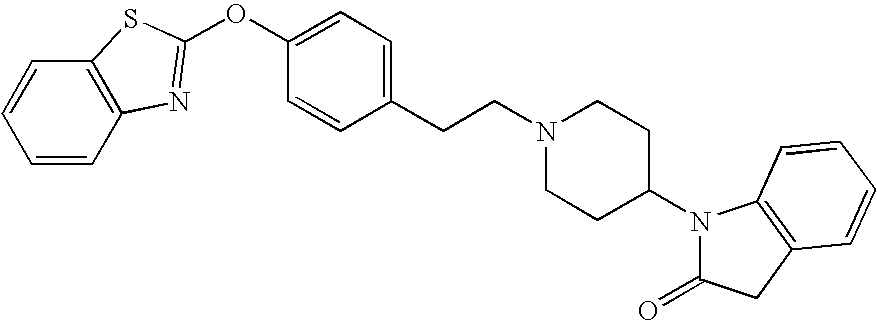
C1=CC2=C(C=C1)SC(OC1=CC=C(CCN3CCC(N4C(=O)CC5=C4C=CC=C5)CC3)C=C1)=N2
